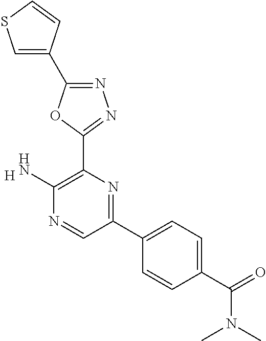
[H].C1(N)=C(C2=NN=C(C3=CSC=C3)O2)N=C(C2=CC=C(C(N(C)C)=O)C=C2)C=N1
